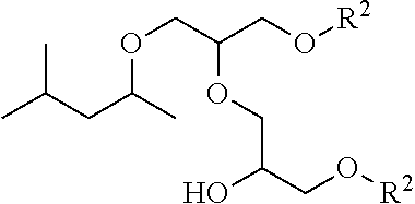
[R2]OCC(COC(C)CC(C)C)OCC(CO[R2])O
